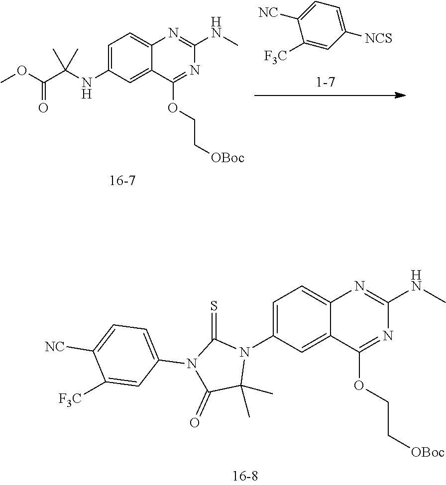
C1=C2C(=CC(N3C(=S)N(C4=CC=C([NC])C([F3C])=C4)C(=O)C3(C)C)=C1)C(OCC[OBoc])=NC(NC)=N2.C1=C(NC(C(OC)=O)(C)C)C=C2C(=C1)N=C(NC)N=C2OCC[OBoc].C1=C([NC])C([F3C])=CC([NCS])=C1
